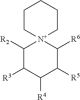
C1([R2])C([R3])C([R4])C([R5])C([R6])[N+]12CCCCC2
